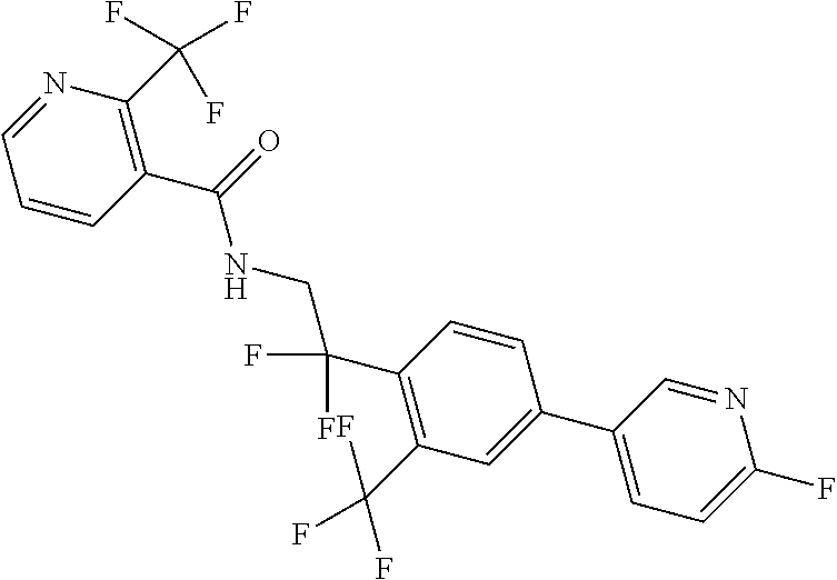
C1(C2=CC=C(F)N=C2)=CC(C(F)(F)F)=C(C(F)(F)CNC(C2=C(C(F)(F)F)N=CC=C2)=O)C=C1
